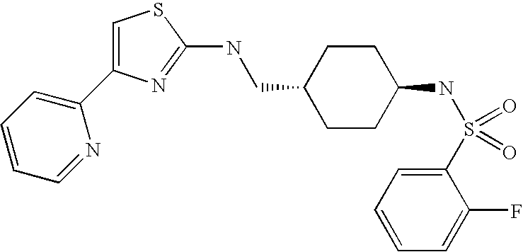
C1=C(C2=CC=CC=N2)N=C(NCC2CCC(NS(C3=CC=CC=C3F)(=O)=O)CC2)S1
